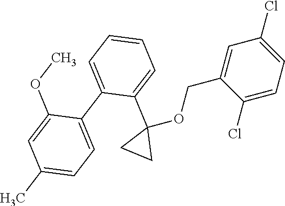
C1=CC=C(C2(OCC3=CC(Cl)=CC=C3Cl)CC2)C(C2=CC=C(C)C=C2OC)=C1
